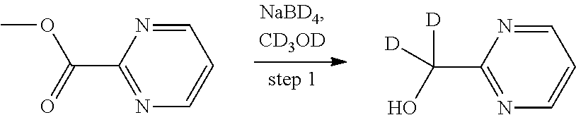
C1=NC(C(=O)OC)=NC=C1.C1=NC(C(O)([D])[D])=NC=C1
